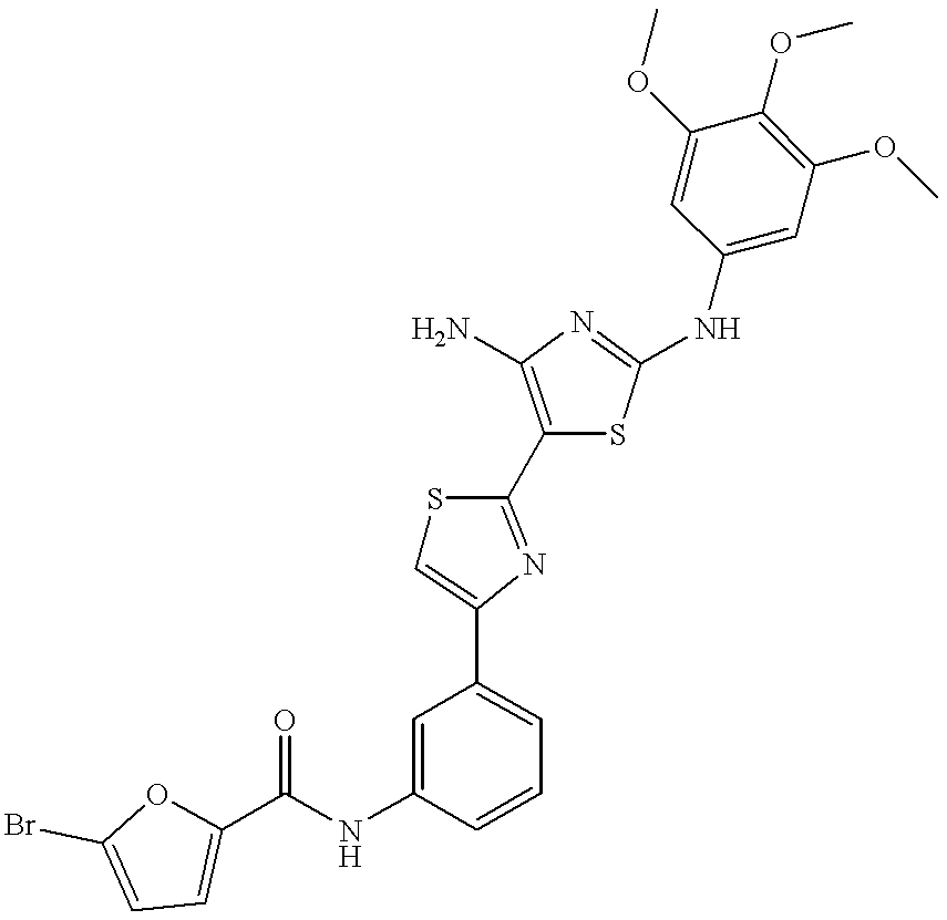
C(NC1=CC(C2=CSC(C3=C(N)N=C(NC4=CC(OC)=C(OC)C(OC)=C4)S3)=N2)=CC=C1)(=O)C1=CC=C(Br)O1
